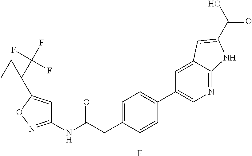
C1(NC(CC2=CC=C(C3=CN=C4C(=C3)C=C(C(=O)O)N4)C=C2F)=O)=NOC(C2(C(F)(F)F)CC2)=C1
